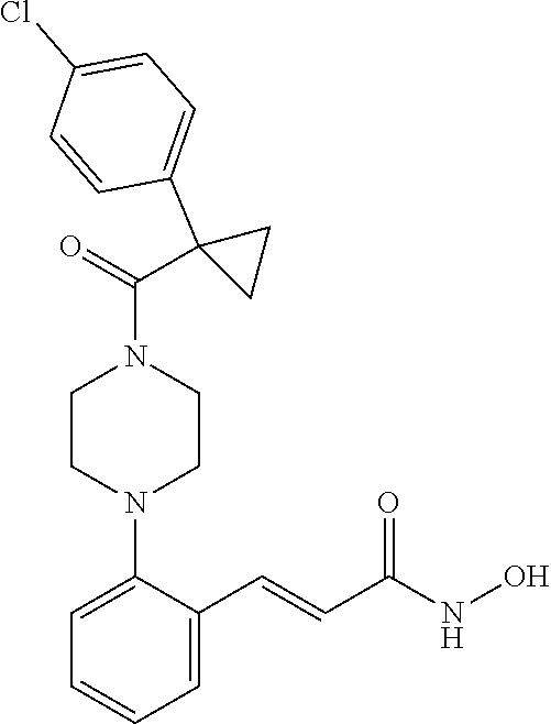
C1(C=CC(NO)=O)=CC=CC=C1N1CCN(C(=O)C2(C3=CC=C(Cl)C=C3)CC2)CC1
